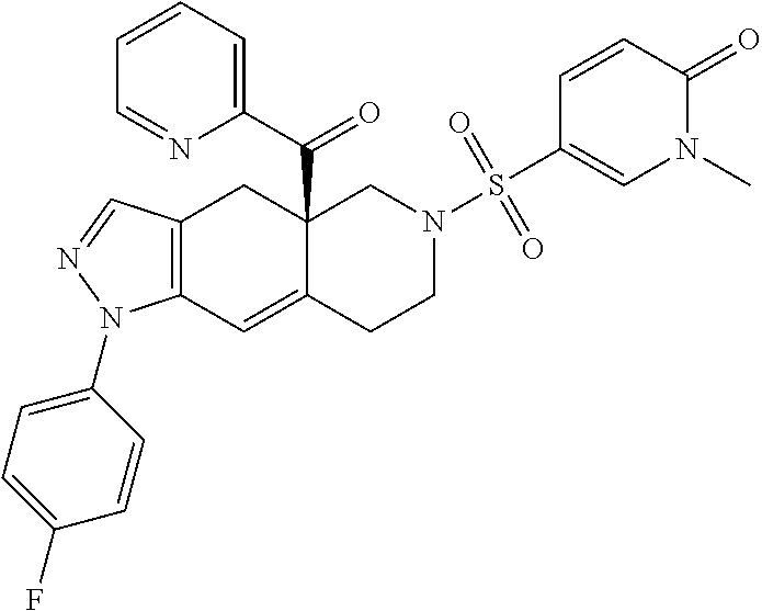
C12=C(C=C3C(C(C4=CC=CC=N4)=O)(C1)CN(S(C1=CN(C)C(=O)C=C1)(=O)=O)CC3)N(C1=CC=C(F)C=C1)N=C2
